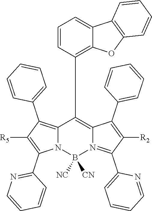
C12=C(C3=CC=CC=C3)C([R5])=C(C3=NC=CC=C3)N1B([NC])([CN])N1=C(C3=CC=CC=N3)C([R2])=C(C3=CC=CC=C3)C1=C2C1=C2C(=CC=C1)C1=C(O2)C=CC=C1
